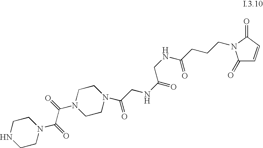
C1NCCN(C(=O)C(=O)N2CCN(C(CNC(=O)CNC(CCCN3C(=O)C=CC3=O)=O)=O)CC2)C1
